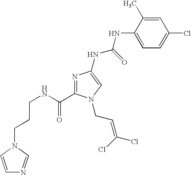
C(CNC(=O)C1=NC(NC(NC2=CC=C(Cl)C=C2C)=O)=CN1CC=C(Cl)Cl)CN1C=NC=C1
